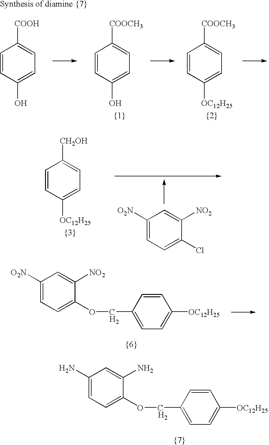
C1=CC(O)=CC=C1[COOH].C1=CC(O)=CC=C1[COOCH3].C1=CC([OC12H25])=CC=C1[COOCH3].C1=CC([OC12H25])=CC=C1[CH2OH].C1([O2N])=CC=C(Cl)C([NO2])=C1.[H2].C1([O2N])=CC=C(OCC2=CC=C([OC12H25])C=C2)C([NO2])=C1.[H2].C1(N)=CC=C(OCC2=CC=C([OC12H25])C=C2)C(N)=C1
